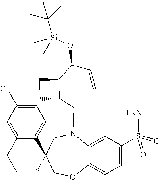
C1=C2C(=CC=C1S(N)(=O)=O)OCC1(CN2CC2C(C(C=C)O[Si](C)(C)C(C)(C)C)CC2)C2=CC=C(Cl)C=C2CCC1
